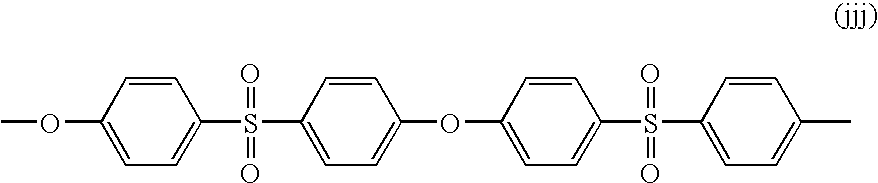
C1=CC(OC)=CC=C1S(C1=CC=C(OC2=CC=C(S(C3=CC=C(C)C=C3)(=O)=O)C=C2)C=C1)(=O)=O
